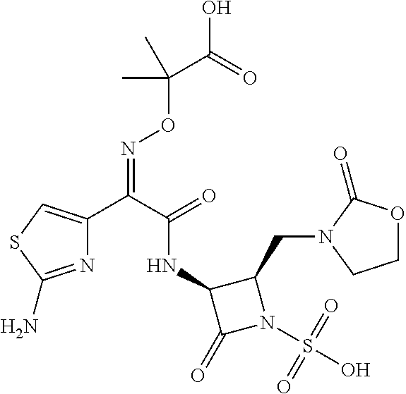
N1=C(N)SC=C1C(C(NC1C(=O)N(S(O)(=O)=O)C1CN1CCOC1=O)=O)=NOC(C(=O)O)(C)C
